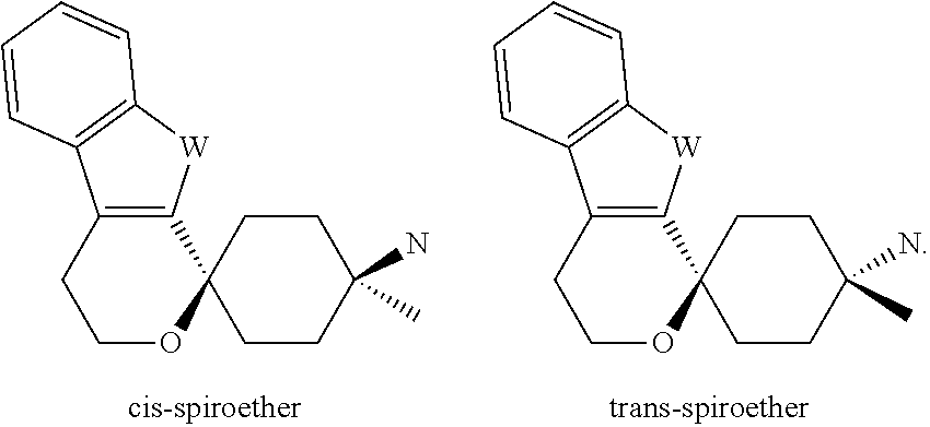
C12=C([W]C3=C1C=CC=C3)C1(OCC2)CCC(N)(C)CC1.C12=C([W]C3=C1C=CC=C3)C1(OCC2)CCC(N)(C)CC1
